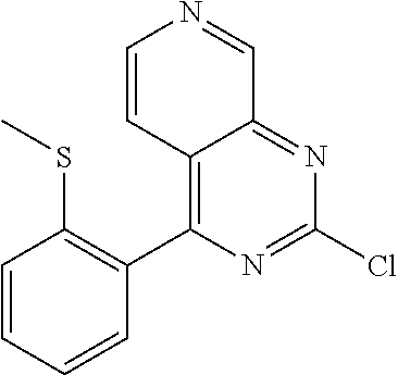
C1=CC=CC(C2=C3C(=NC(Cl)=N2)C=NC=C3)=C1SC
